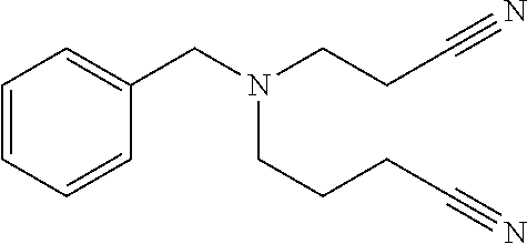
C1=CC=CC(CN(CCCC#N)CCC#N)=C1
